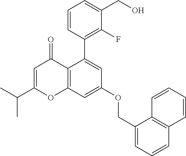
C12=C(C=C(OCC3=CC=CC4=C3C=CC=C4)C=C1C1=C(F)C(CO)=CC=C1)OC(C(C)C)=CC2=O
